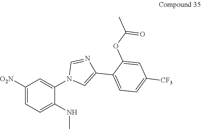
C1([O2N])=CC=C(NC)C(N2C=C(C3=CC=C([CF3])C=C3OC(=O)C)N=C2)=C1
